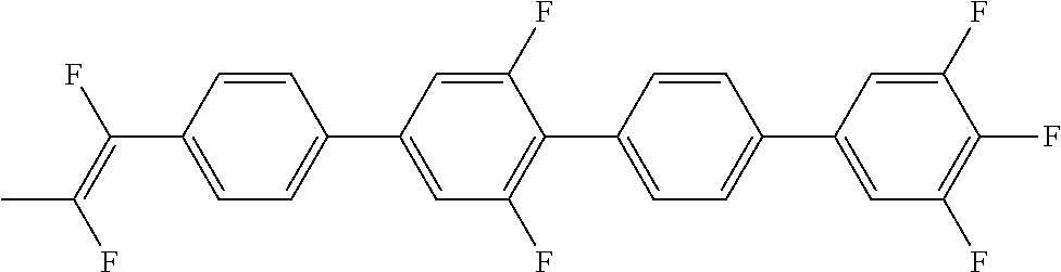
C(C1=CC=C(C2=CC(F)=C(C3=CC=C(C4=CC(F)=C(F)C(F)=C4)C=C3)C(F)=C2)C=C1)(=C(F)C)F
